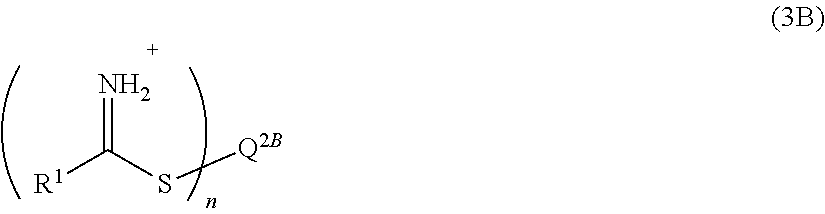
N=C(S[Q2B])[R1]
